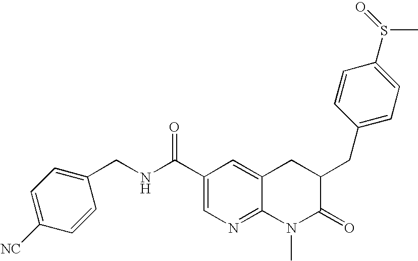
C1(C(NCC2=CC=C([NC])C=C2)=O)=CN=C2C(=C1)CC(CC1=CC=C(S(C)=O)C=C1)C(=O)N2C
